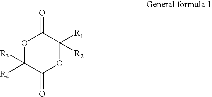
O1C(=O)C([R1])([R2])OC(=O)C1([R3])[R4]
